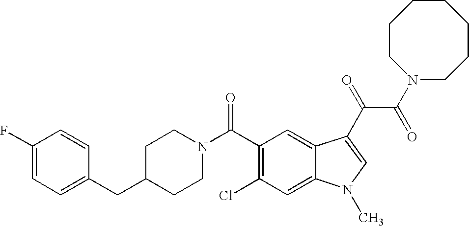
C1(F)=CC=C(CC2CCN(C(C3=C(Cl)C=C4C(=C3)C(C(C(=O)N3CCCCCCC3)=O)=CN4C)=O)CC2)C=C1
